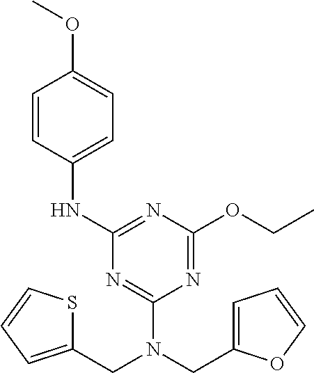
C(N(C1=NC(NC2=CC=C(OC)C=C2)=NC(OCC)=N1)CC1=CC=CS1)C1=CC=CO1
